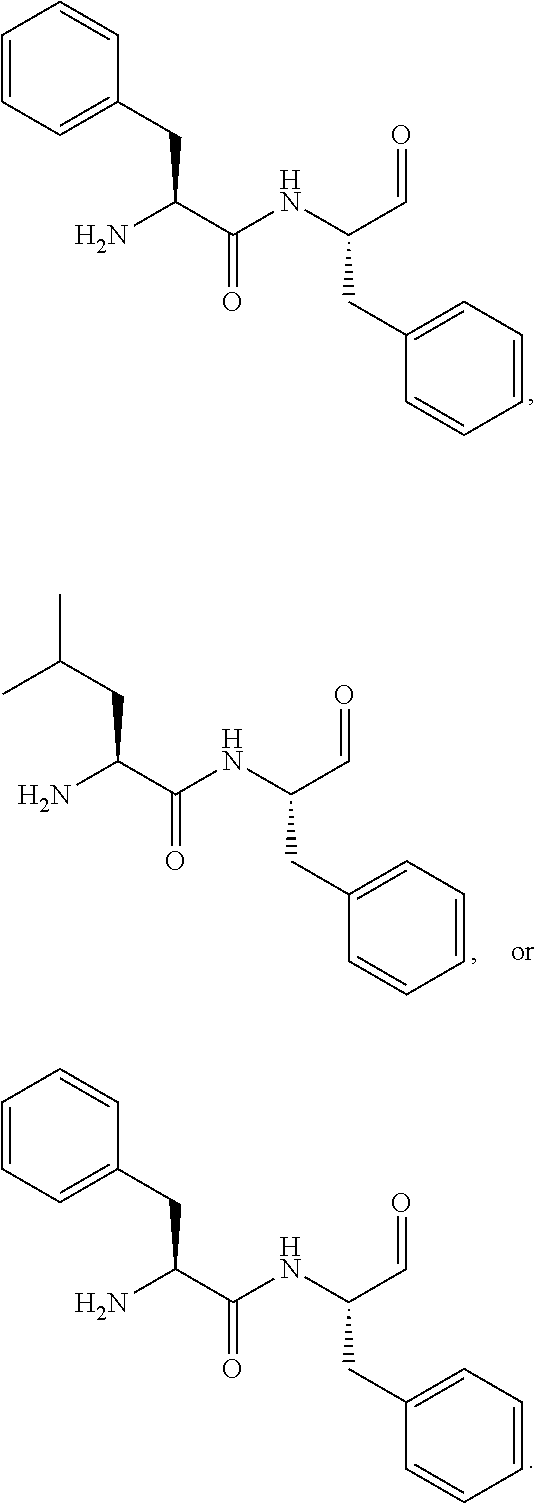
C1=CC=C(CC(N)C(=O)NC(CC2=CC=CC=C2)C=O)C=C1.CC(C)CC(N)C(=O)NC(CC1=CC=CC=C1)C=O.C1=CC=C(CC(N)C(=O)NC(CC2=CC=CC=C2)C=O)C=C1
